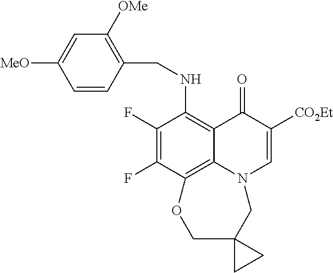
C1(F)=C(F)C2=C3C(=C1NCC1=C([OMe])C=C([MeO])C=C1)C(=O)C([CO2Et])=CN3CC1(CO2)CC1
